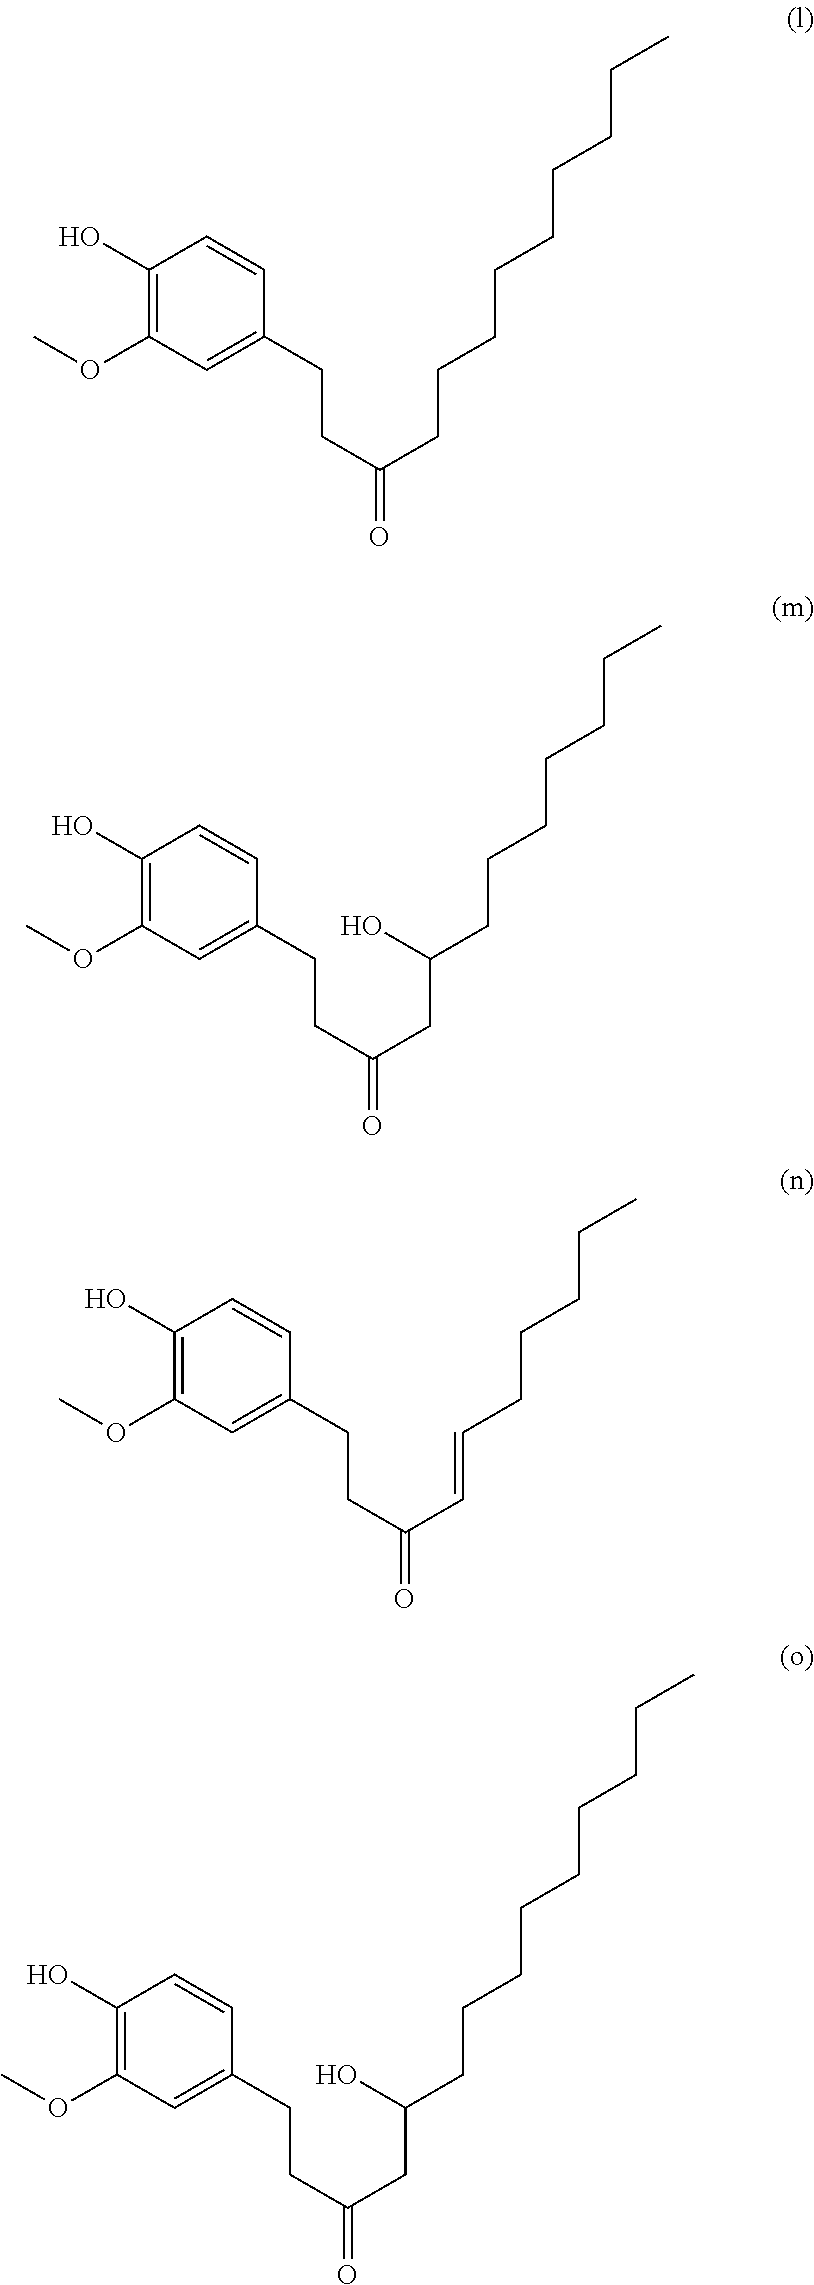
C1(O)=C(OC)C=C(CCC(=O)CCCCCCCCC)C=C1.C1(O)=C(OC)C=C(CCC(=O)CC(CCCCCCC)O)C=C1.C1(O)=C(OC)C=C(CCC(=O)C=CCCCCC)C=C1.C1(O)=C(OC)C=C(CCC(=O)CC(CCCCCCCCC)O)C=C1
